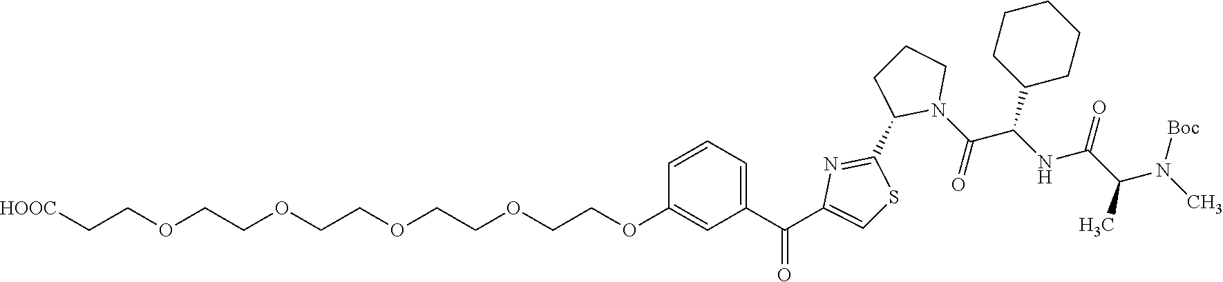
C1CCC(C(NC(=O)C(C)N([Boc])C)C(N2CCCC2C2=NC(C(C3=CC=CC(OCCOCCOCCOCCOCC[HOOC])=C3)=O)=CS2)=O)CC1
